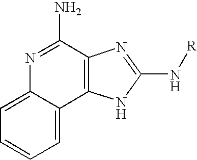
C1=C2C(=CC=C1)N=C(N)C1=C2NC(N[R])=N1
